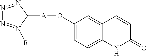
N1=NC([A]OC2=CC=C3C(=C2)C=CC(=O)N3)N([R])=N1
